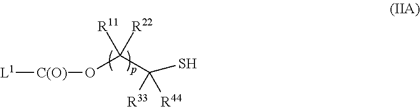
[L1][C(O)]OC(C([R33])(S)[R44])([R11])[R22]
